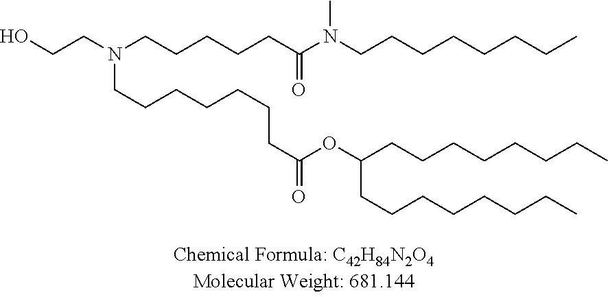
OCCN(CCCCCC(N(CCCCCCCC)C)=O)CCCCCCCC(=O)OC(CCCCCCCC)CCCCCCCC
